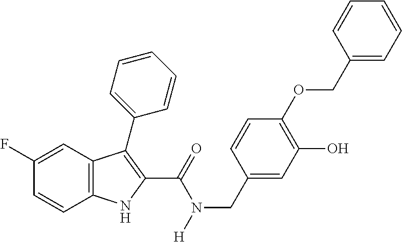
C1(F)=CC2=C(C=C1)NC(C(=O)N(CC1=CC(O)=C(OCC3=CC=CC=C3)C=C1)[H])=C2C1=CC=CC=C1
